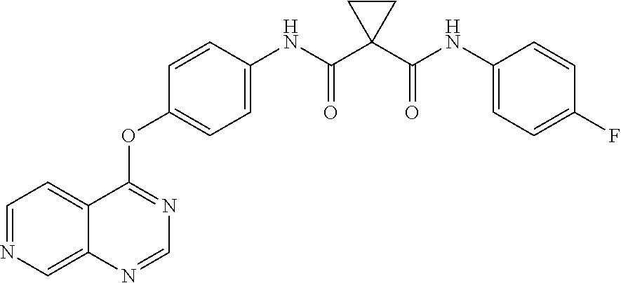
C12=CC=NC=C1N=CN=C2OC1=CC=C(NC(C2(C(NC3=CC=C(F)C=C3)=O)CC2)=O)C=C1
